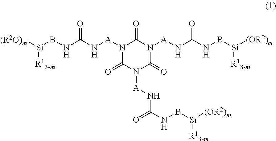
N1([A]NC(NB[Si]([(R2O)m])[R13-m])=O)C(=O)N([A]NC(NB[Si]([(OR2)m])[R13-m])=O)C(=O)N([A]NC(NB[Si]([(OR2)m])[R13-m])=O)C1=O
